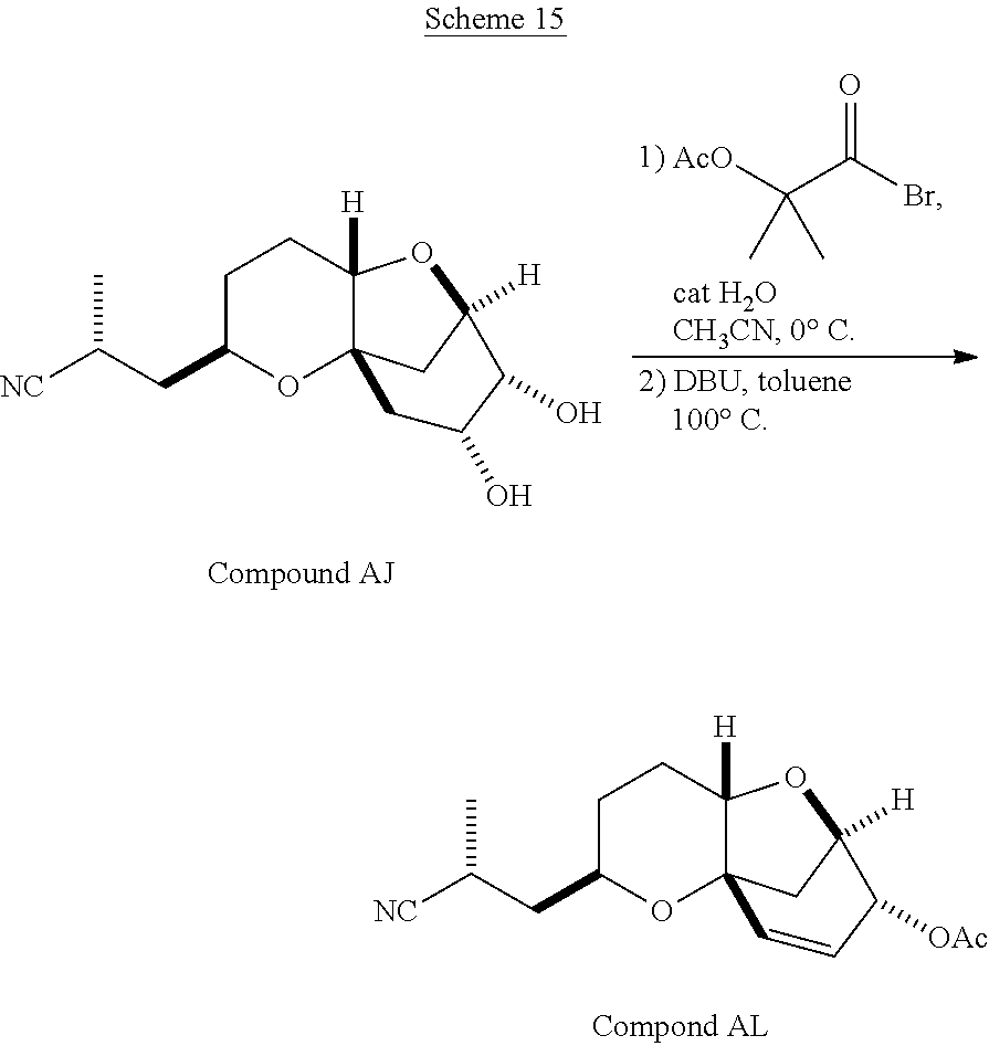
C1C(CC([NC])C)OC23C([H])(C1)OC([H])(C2)C(O)C(O)C3.[AcO]C(C(Br)=O)(C)C.C1C(CC([NC])C)OC23C([H])(C1)OC([H])(C2)C([OAc])C=C3
